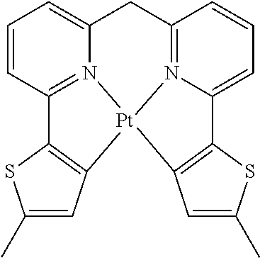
C12=N3C(=CC=C1)C1=C(C=C(C)S1)[Pt]31N3=C(C=CC=C3C2)C2=C1C=C(C)S2
